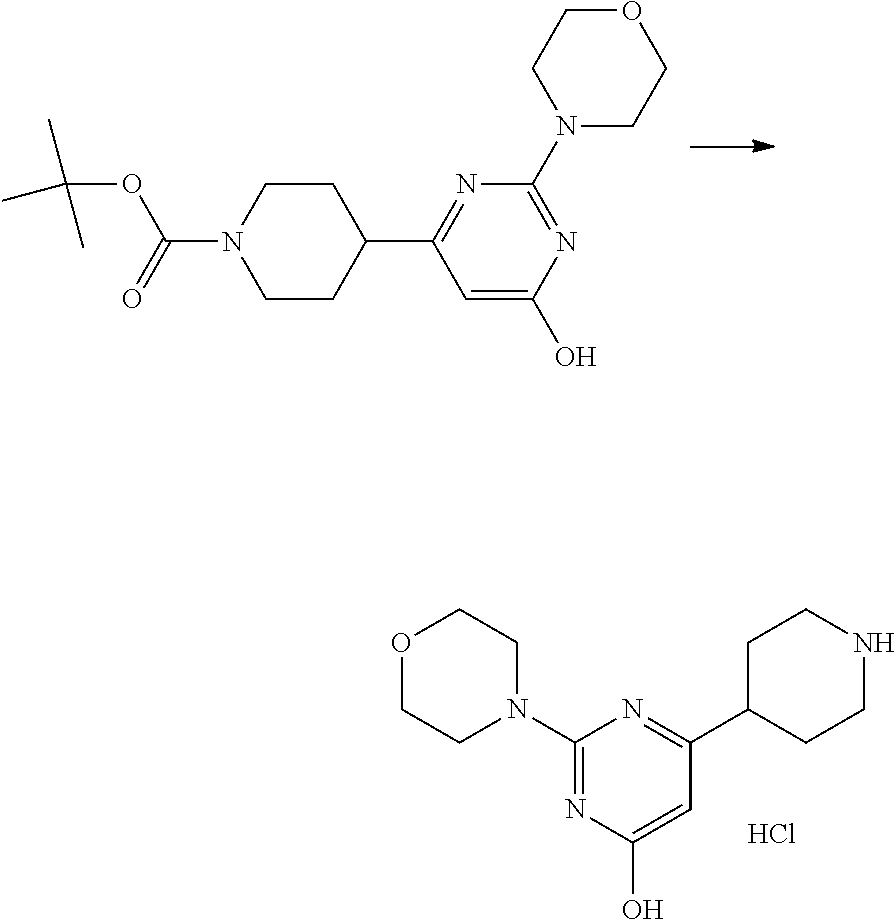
C1(N2CCOCC2)=NC(O)=CC(C2CCNCC2)=N1.Cl.N1(C2=NC(O)=CC(C3CCN(C(OC(C)(C)C)=O)CC3)=N2)CCOCC1
